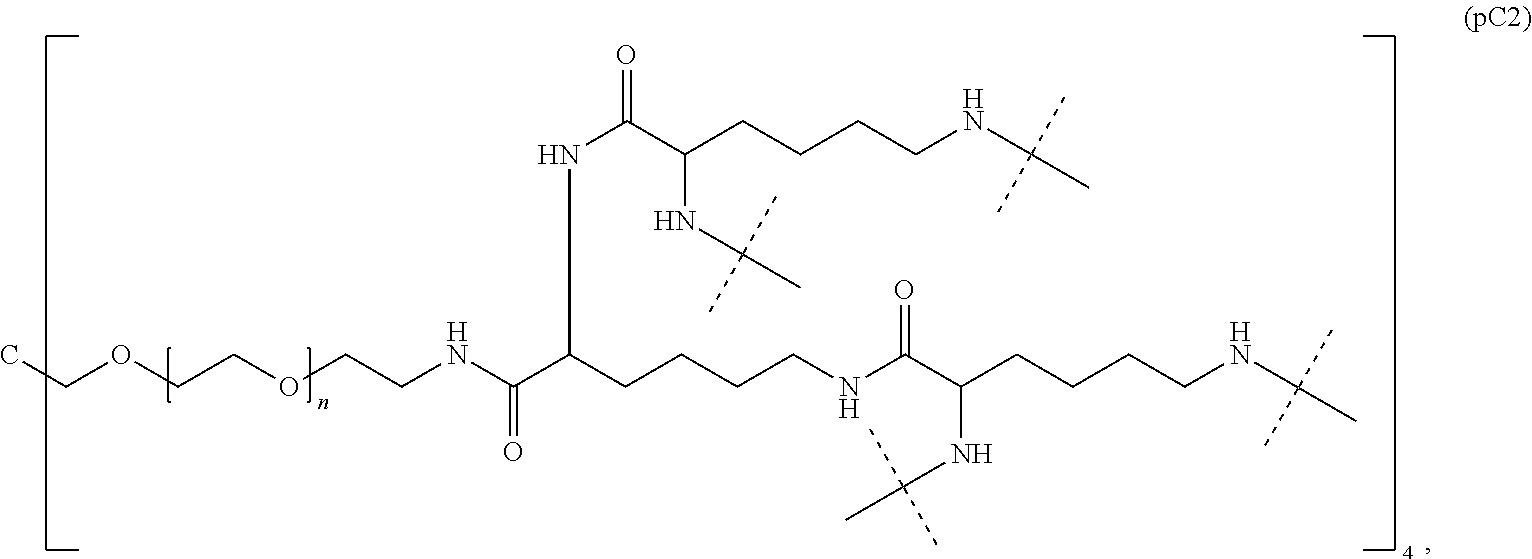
C(OCCOCCNC(C(CCCCNC(C(CCCCNC(C)(C)C)NC(C)(C)C)=O)NC(=O)C(CCCCNC(C)(C)C)NC(C)(C)C)=O)C
